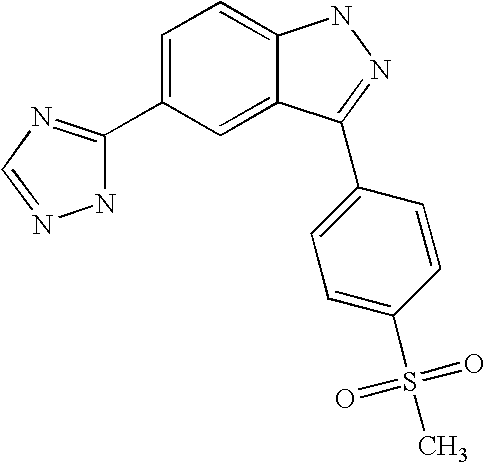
C1(C2=NC=NN2)=CC=C2C(=C1)C(C1=CC=C(S(C)(=O)=O)C=C1)=NN2
